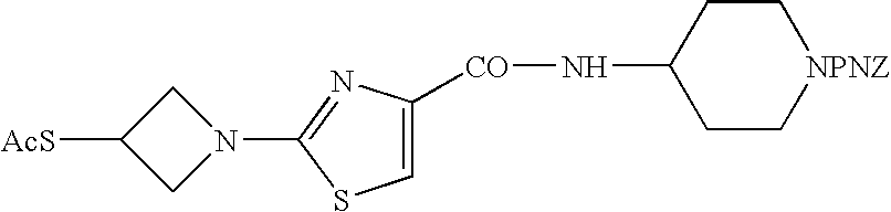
C1N(C2=NC([CO]NC3CC[NPNZ]CC3)=CS2)CC1[AcS]
